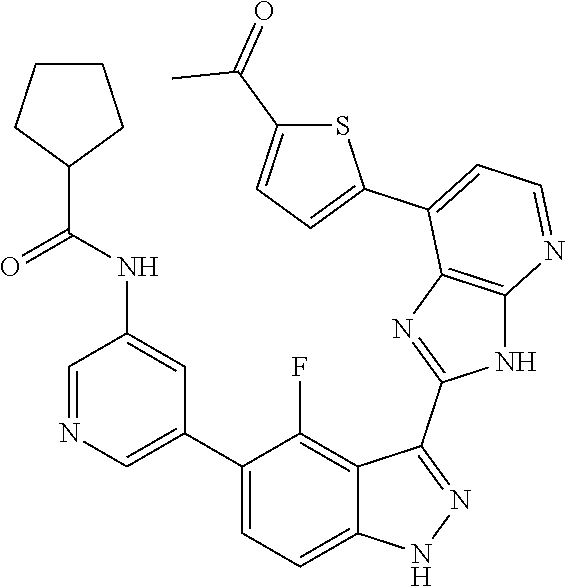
C1=NC=C(C2=CC=C3C(=C2F)C(C2=NC4=C(N2)N=CC=C4C2=CC=C(C(=O)C)S2)=NN3)C=C1NC(=O)C1CCCC1
